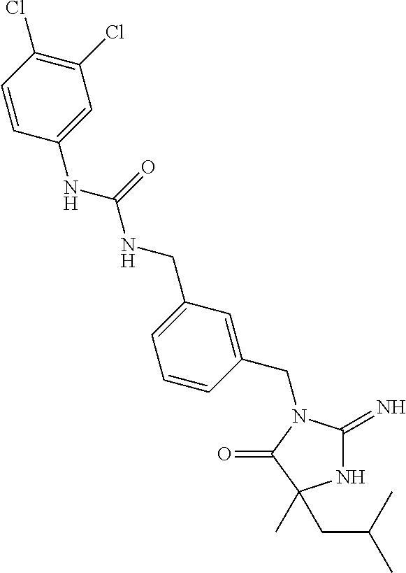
N1C(=N)N(CC2=CC(CNC(=O)NC3=CC(Cl)=C(Cl)C=C3)=CC=C2)C(=O)C1(C)CC(C)C
